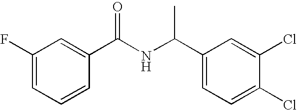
C1(F)=CC=CC(C(NC(C2=CC=C(Cl)C(Cl)=C2)C)=O)=C1
